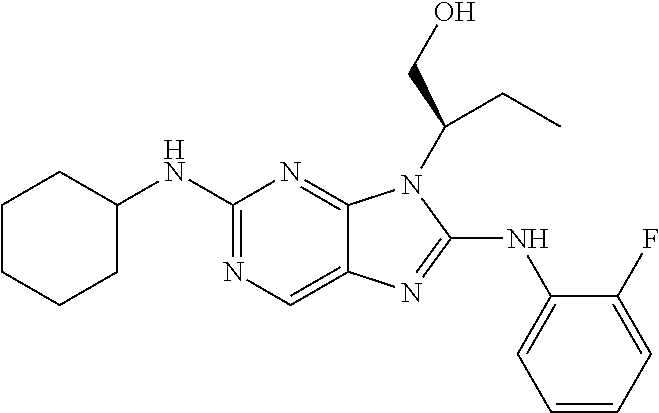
C1(NC2=CC=CC=C2F)=NC2=CN=C(NC3CCCCC3)N=C2N1C(CC)CO
